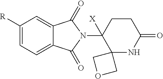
C1([R])=CC=C2C(=C1)C(=O)N(C1([X])C3(NC(=O)CC1)COC3)C2=O
